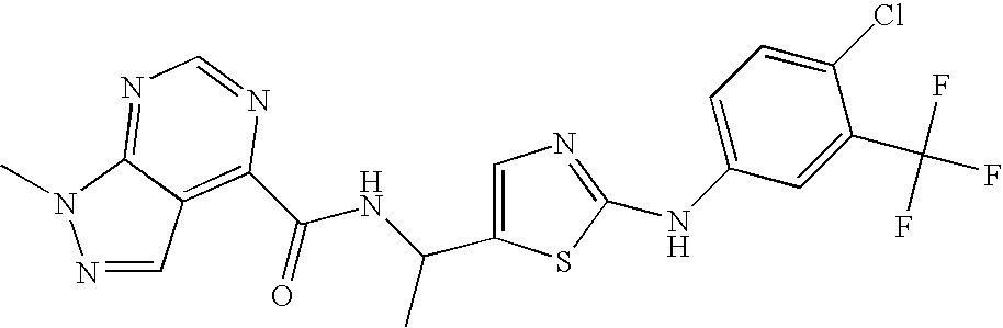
N1=CC2=C(C(=O)NC(C)C3=CN=C(NC4=CC=C(Cl)C(C(F)(F)F)=C4)S3)N=CN=C2N1C
